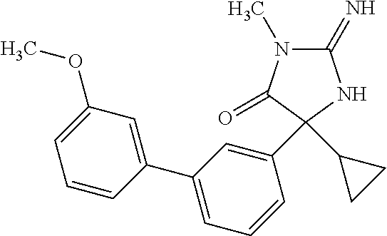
C1(OC)=CC=CC(C2=CC=CC(C3(C4CC4)C(=O)N(C)C(=N)N3)=C2)=C1
